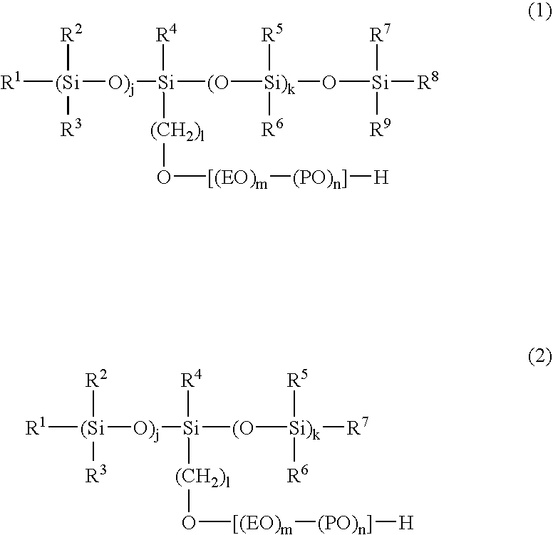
[R1][(Si]([O)j][Si]([(O][Si)k](O[Si]([R8])([R7])[R9])([R5])[R6])([R4])[(CH2)l]O[[(EO)m][(PO)n]][H])([R2])[R3].[R1][(Si]([O)j][Si]([(O][Si)k]([R7])([R5])[R6])([R4])[(CH2)l]O[[(EO)m][(PO)n]][H])([R2])[R3]
